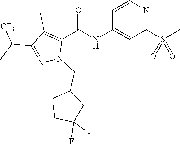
C1=CN=C(S(C)(=O)=O)C=C1NC(C1=C(C)C(C(C)[CF3])=NN1CC1CCC(F)(F)C1)=O
